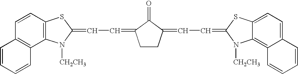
C1CC(=CC=C2SC3=CC=C4C(=C3N2[CH2CH3])C=CC=C4)C(=O)C1=CC=C1N([CH2CH3])C2=C(S1)C=CC1=C2C=CC=C1
